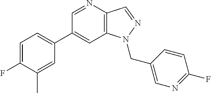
C1(C2=CC=C(F)C(C)=C2)=CC2=C(C=NN2CC2=CN=C(F)C=C2)N=C1
